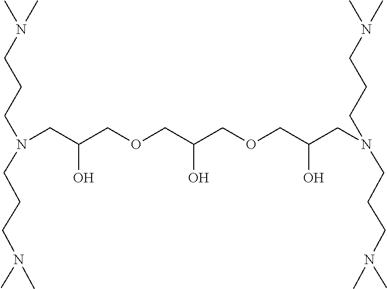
C(C(COCC(COCC(CN(CCCN(C)C)CCCN(C)C)O)O)O)N(CCCN(C)C)CCCN(C)C
